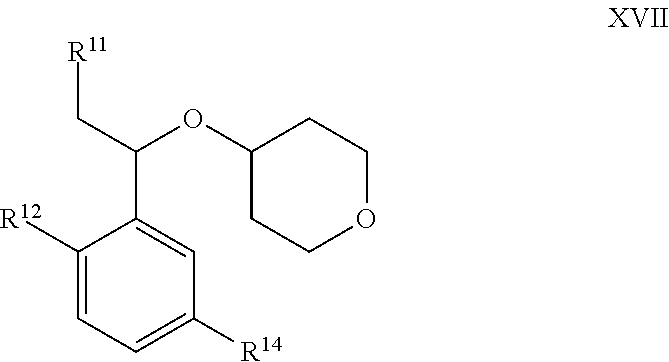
C1([R12])=CC=C([R14])C=C1C(C[R11])OC1CCOCC1
